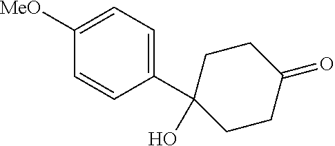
C1(C2(O)CCC(=O)CC2)=CC=C([MeO])C=C1
